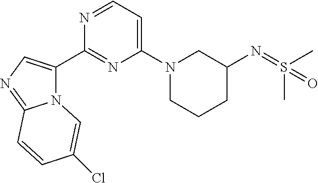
N12C(C3=NC(N4CCCC(N=S(=O)(C)C)C4)=CC=N3)=CN=C1C=CC(Cl)=C2
